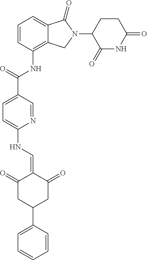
C12=C(NC(C3=CC=C(NC=C4C(=O)CC(C5=CC=CC=C5)CC4=O)N=C3)=O)C=CC=C1C(=O)N(C1C(=O)NC(=O)CC1)C2
